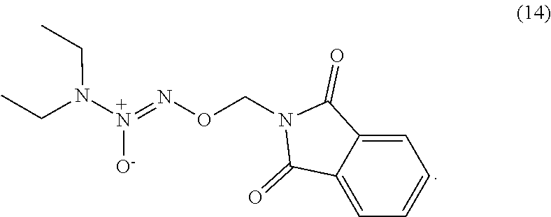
N([+N]([O-])=NOCN1C(=O)C2=CC=CC=C2C1=O)(CC)CC
